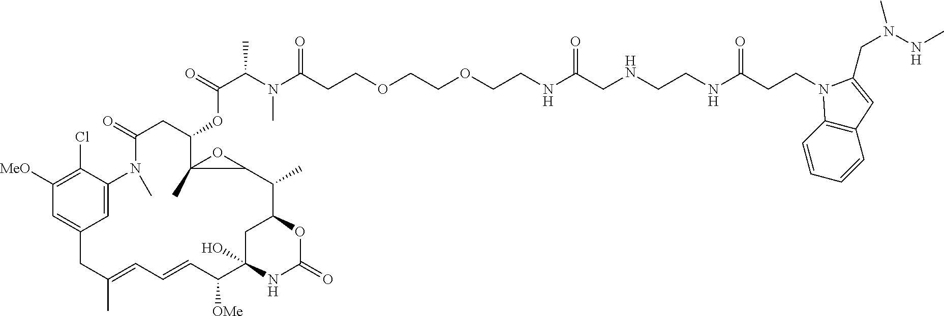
C1([MeO])=C(Cl)C2=CC(=C1)CC(C)=CC=CC([OMe])C1(O)CC(C(C)C3C(C)(C(OC(=O)C(N(C)C(=O)CCOCCOCCNC(CNCCNC(CCN4C5=C(C=CC=C5)C=C4CN(C)NC)=O)=O)C)CC(=O)N2C)O3)OC(=O)N1
